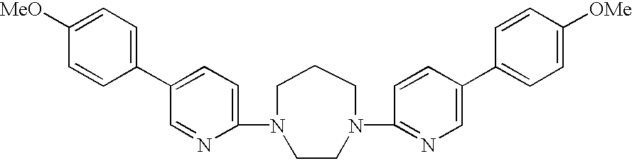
C1(N2CCCN(C3=NC=C(C4=CC=C([OMe])C=C4)C=C3)CC2)=CC=C(C2=CC=C([MeO])C=C2)C=N1
